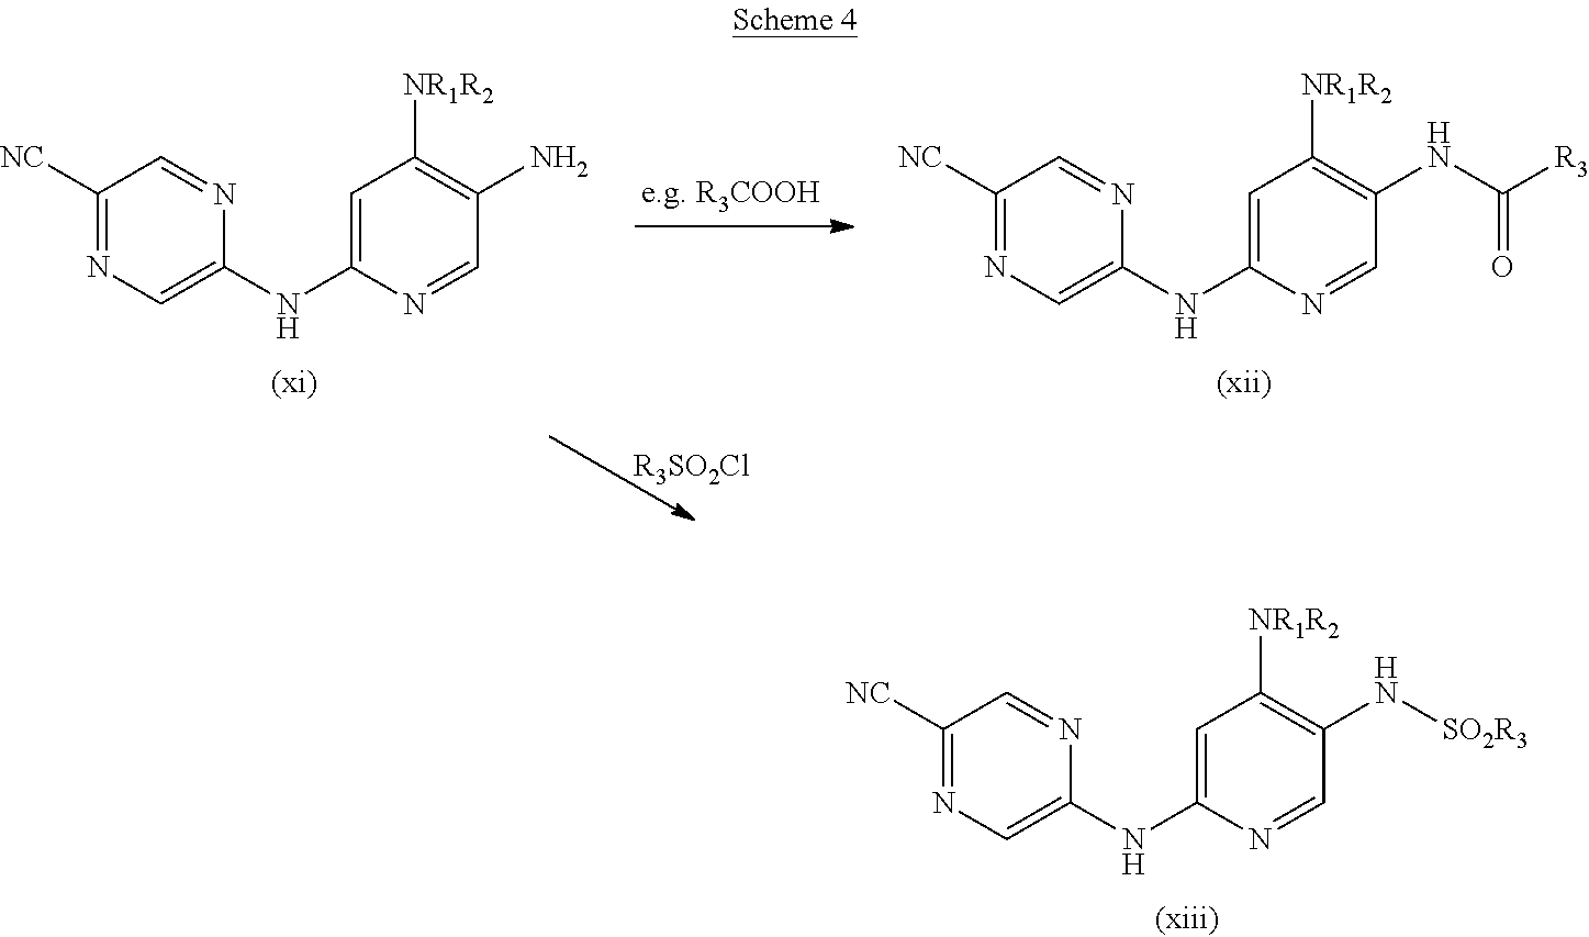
C1([NC])=NC=C(NC2=CC([NR1R2])=C(N)C=N2)N=C1.C1([NC])=NC=C(NC2=CC([NR1R2])=C(NC([R3])=O)C=N2)N=C1.[R3SO2Cl].C1([NC])=NC=C(NC2=CC([NR1R2])=C(N[SO2R3])C=N2)N=C1
